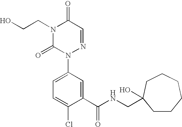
OCCN1C(=O)N(C2=CC=C(Cl)C(C(NCC3(O)CCCCCC3)=O)=C2)N=CC1=O
